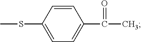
CSC1=CC=C(C(C)=O)C=C1
